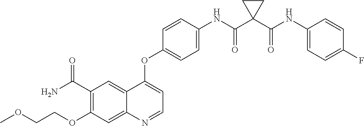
C12=CC(C(N)=O)=C(OCCOC)C=C1N=CC=C2OC1=CC=C(NC(C2(C(NC3=CC=C(F)C=C3)=O)CC2)=O)C=C1
